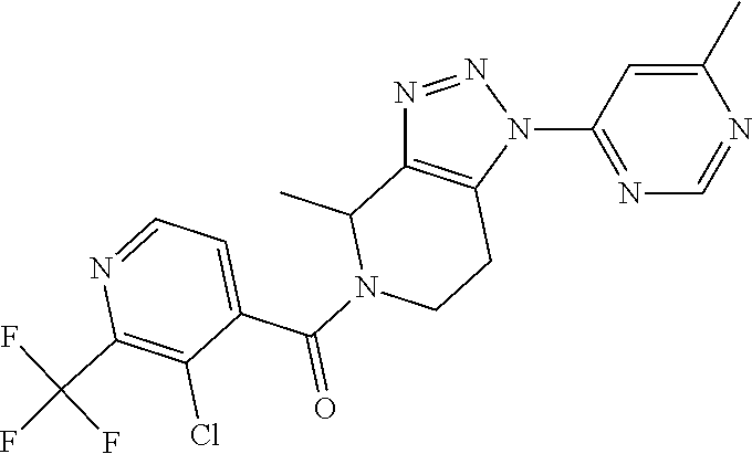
N1=NN(C2=NC=NC(C)=C2)C2=C1C(C)N(C(=O)C1=CC=NC(C(F)(F)F)=C1Cl)CC2
